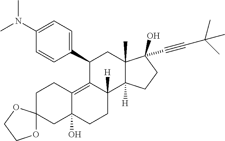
C1(C2=CC=C(N(C)C)C=C2)C2=C3C(O)(CCC2([H])C2([H])C(C)(C1)C(O)(C#CC(C)(C)C)CC2)CC1(CC3)OCCO1
